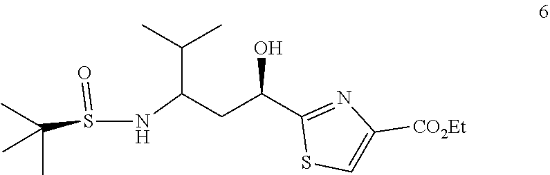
C(C(C1=NC([CO2Et])=CS1)O)C(NS(C(C)(C)C)=O)C(C)C
